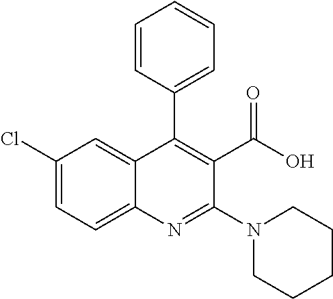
C12=CC=C(Cl)C=C1C(C1=CC=CC=C1)=C(C(O)=O)C(N1CCCCC1)=N2
